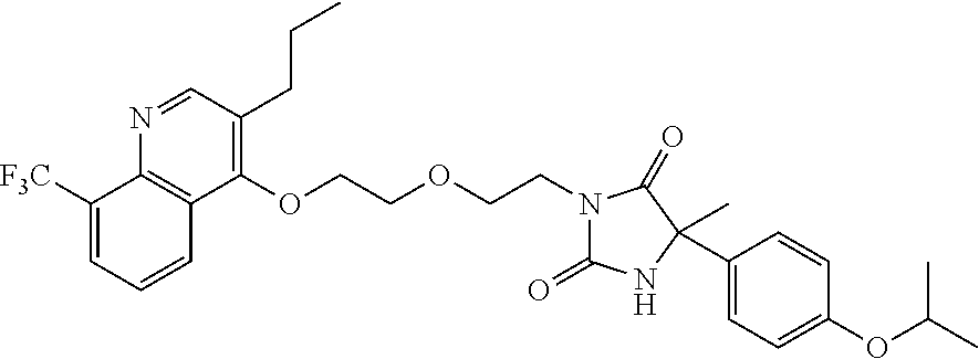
C1([F3C])=CC=CC2=C1N=CC(CCC)=C2OCCOCCN1C(=O)NC(C)(C2=CC=C(OC(C)C)C=C2)C1=O
